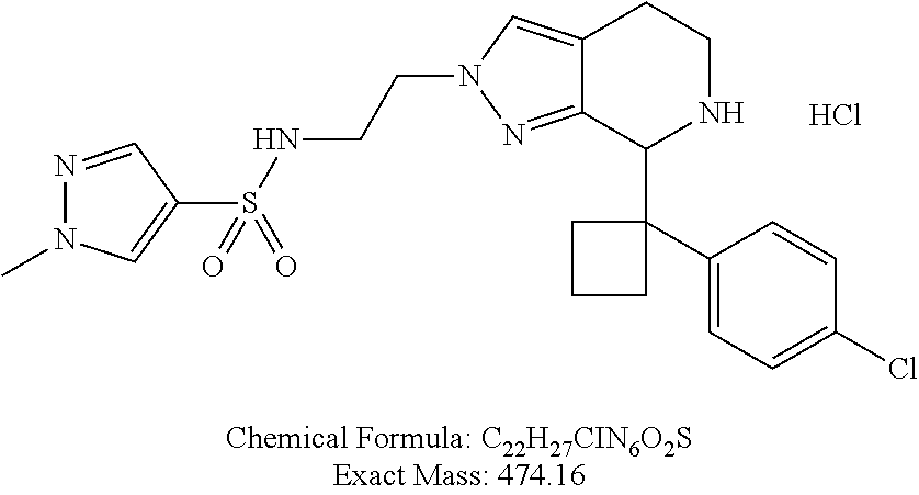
Cl.C12=NN(CCNS(C3=CN(C)N=C3)(=O)=O)C=C1CCNC2C1(C2=CC=C(Cl)C=C2)CCC1
